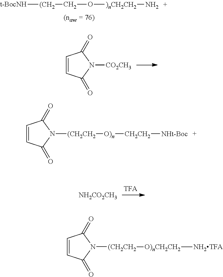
C1=CC(=O)N([CO2CH3])C1=O.C1=CC(=O)N([(CH2CH2][O)n][CH2CH2][NHt-Boc])C1=O.[NH2CO2CH3].[t-BocNH][(CH2]CO[)nCH2CH2]N.C1=CC(=O)N([(CH2CH2][O)nCH2CH2][NH2TFA])C1=O
